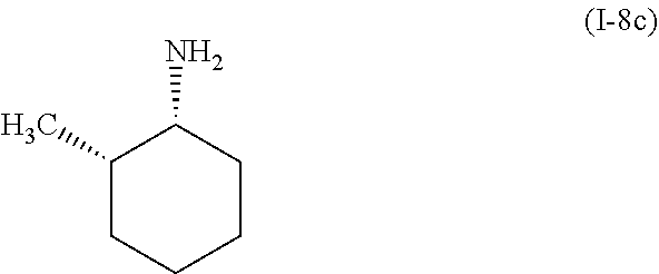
C1CCC(C)C(N)C1
